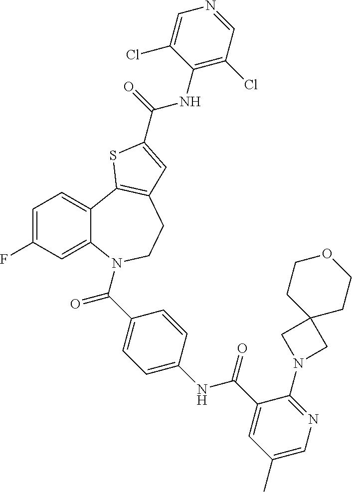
C1=C(F)C=C2C(=C1)C1=C(CCN2C(=O)C2=CC=C(NC(=O)C3=CC(C)=CN=C3N3CC4(C3)CCOCC4)C=C2)C=C(C(=O)NC2=C(Cl)C=NC=C2Cl)S1
